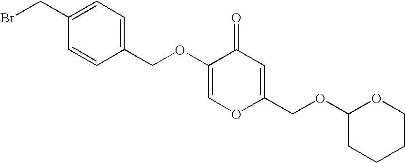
C1=C(OCC2=CC=C(CBr)C=C2)C(=O)C=C(COC2CCCCO2)O1
